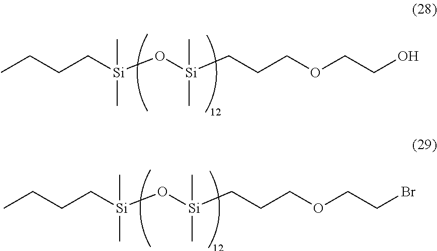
CCCC[Si](O[Si](CCCOCCO)(C)C)(C)C.CCCC[Si](O[Si](CCCOCCBr)(C)C)(C)C
